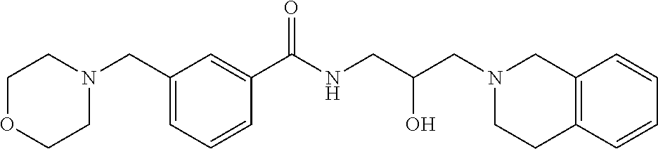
C1(CN2CCOCC2)=CC=CC(C(NCC(CN2CCC3=C(C2)C=CC=C3)O)=O)=C1
